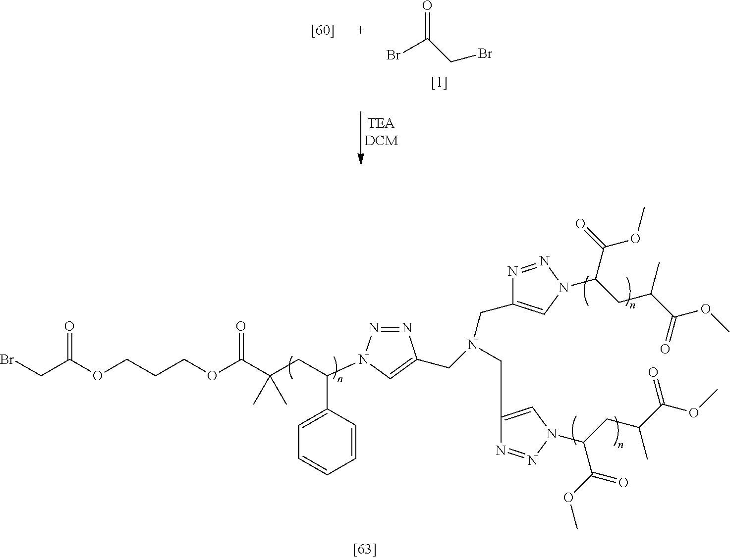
BrC(=O)CBr.O(CCCOC(C(CC(C1=CC=CC=C1)N1N=NC(CN(CC2=CN(C(CC(C(OC)=O)C)C(=O)OC)N=N2)CC2=CN(C(CC(C(OC)=O)C)C(OC)=O)N=N2)=C1)(C)C)=O)C(CBr)=O
